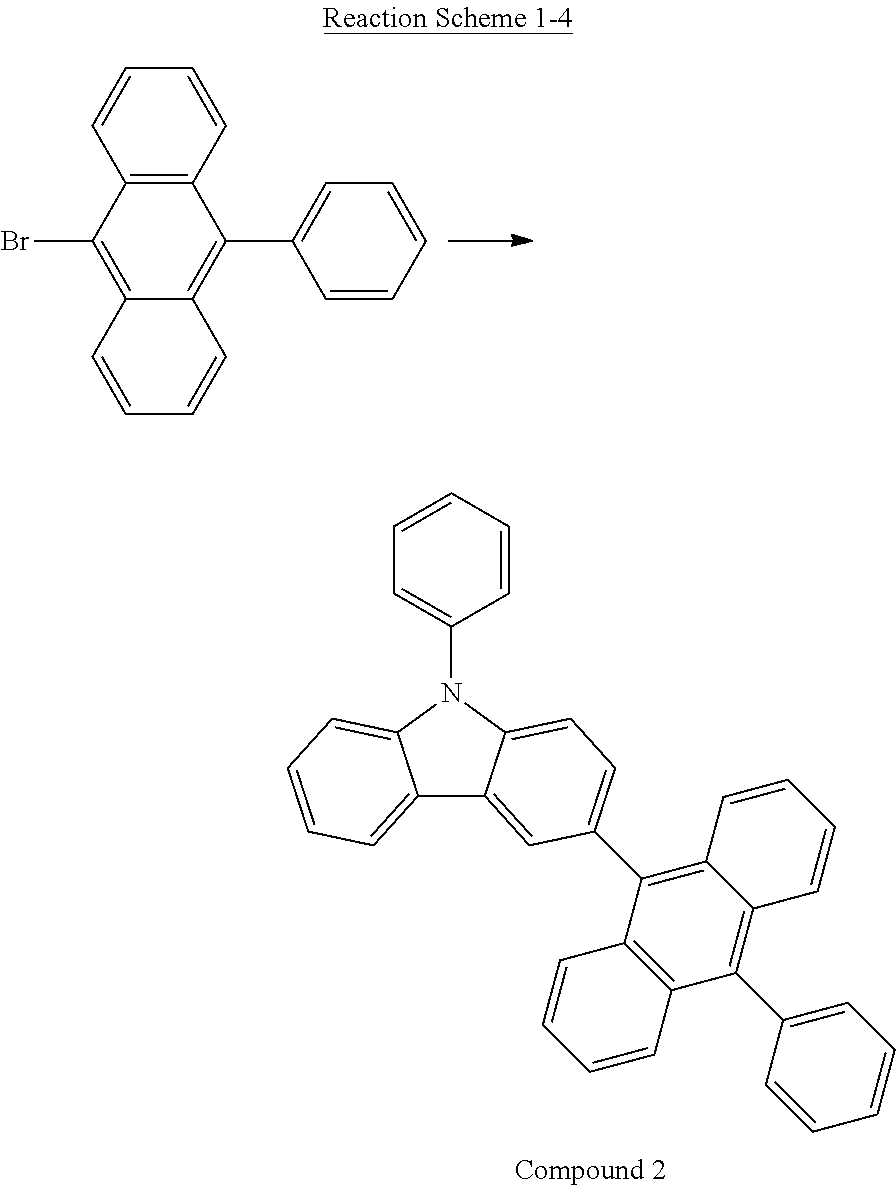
C12=C(C=CC=C1)C(C1=CC=CC=C1)=C1C(=C2Br)C=CC=C1.C12=CC=CC=C1N(C1=CC=CC=C1)C1=CC=C(C3=C4C(=C(C5=CC=CC=C5)C5=C3C=CC=C5)C=CC=C4)C=C21
